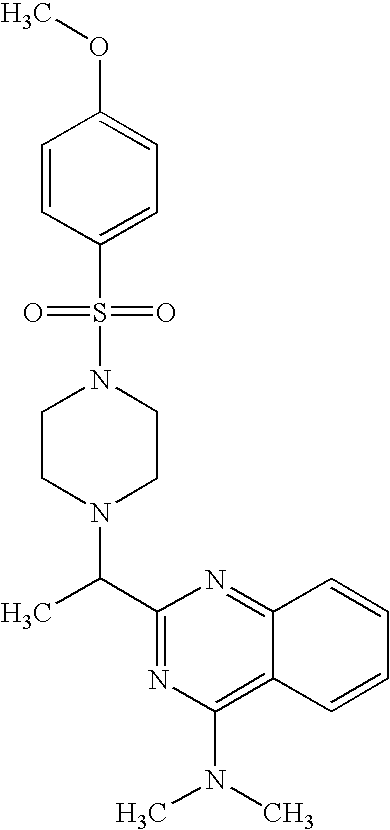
N1(S(C2=CC=C(OC)C=C2)(=O)=O)CCN(C(C2=NC(N(C)C)=C3C(=N2)C=CC=C3)C)CC1
